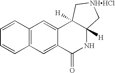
C12=C(C=C3C(=C1)C1([H])C([H])(NC3=O)C[NHHCl]C1)C=CC=C2
